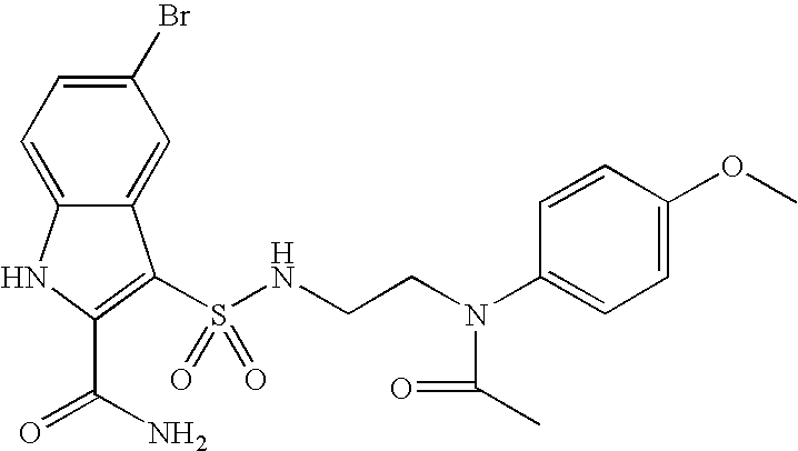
C1(Br)=CC=C2C(=C1)C(S(NCCN(C1=CC=C(OC)C=C1)C(C)=O)(=O)=O)=C(C(=O)N)N2
